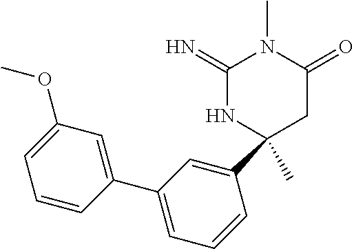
C1(=N)NC(C)(C2=CC(C3=CC(OC)=CC=C3)=CC=C2)CC(=O)N1C
